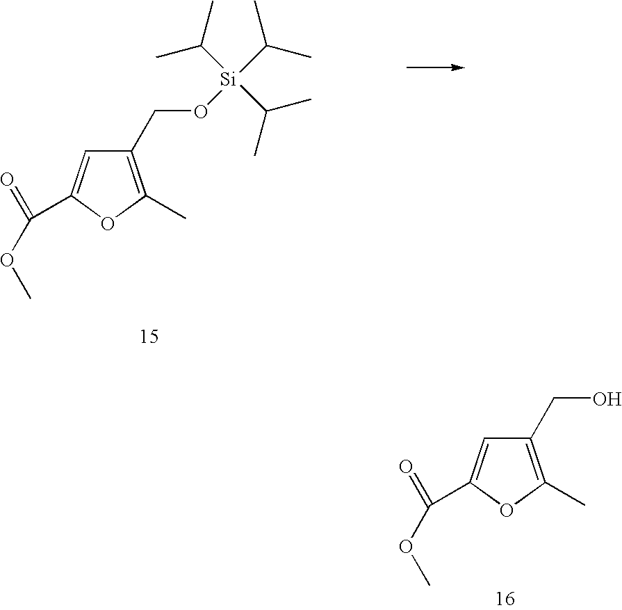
C1(CO[Si](C(C)C)(C(C)C)C(C)C)=C(C)OC(C(=O)OC)=C1.C1(CO)=C(C)OC(C(=O)OC)=C1
